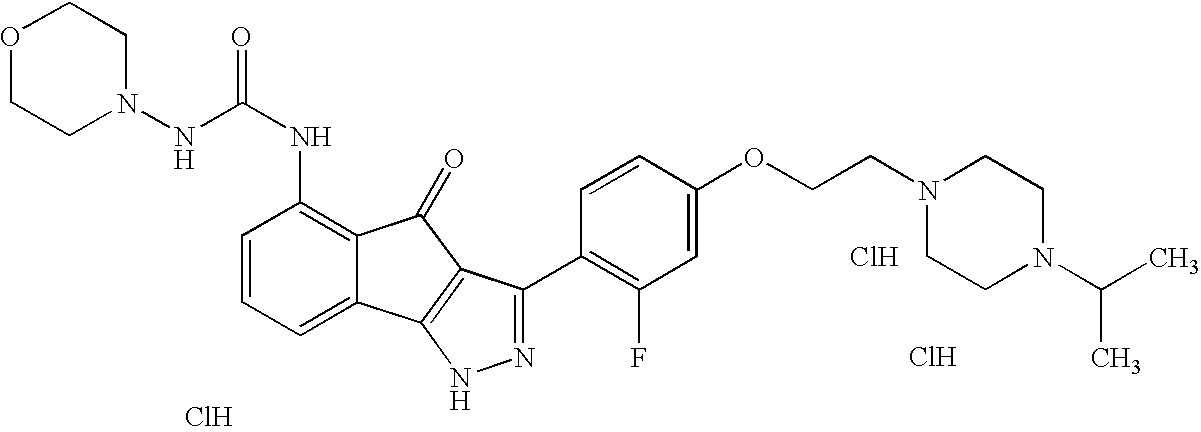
Cl.Cl.Cl.O1CCN(NC(NC2=C3C(=CC=C2)C2=C(C3=O)C(C3=C(F)C=C(OCCN4CCN(C(C)C)CC4)C=C3)=NN2)=O)CC1
